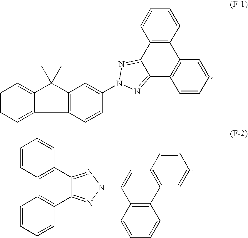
C1=CC=C2C3=C(C(C)(C)C2=C1)C=C(N1N=C2C4=C(C=CC=C4)C4=C(C2=N1)C=CC=C4)C=C3.C12=C(C3=NN(C4=CC5=C(C6=C4C=CC=C6)C=CC=C5)N=C3C3=C1C=CC=C3)C=CC=C2
